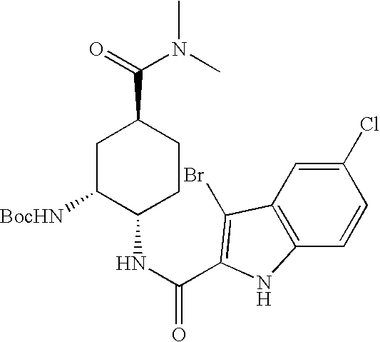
C1C([BocHN])C(NC(=O)C2=C(Br)C3=C(C=CC(Cl)=C3)N2)CCC1C(=O)N(C)C
